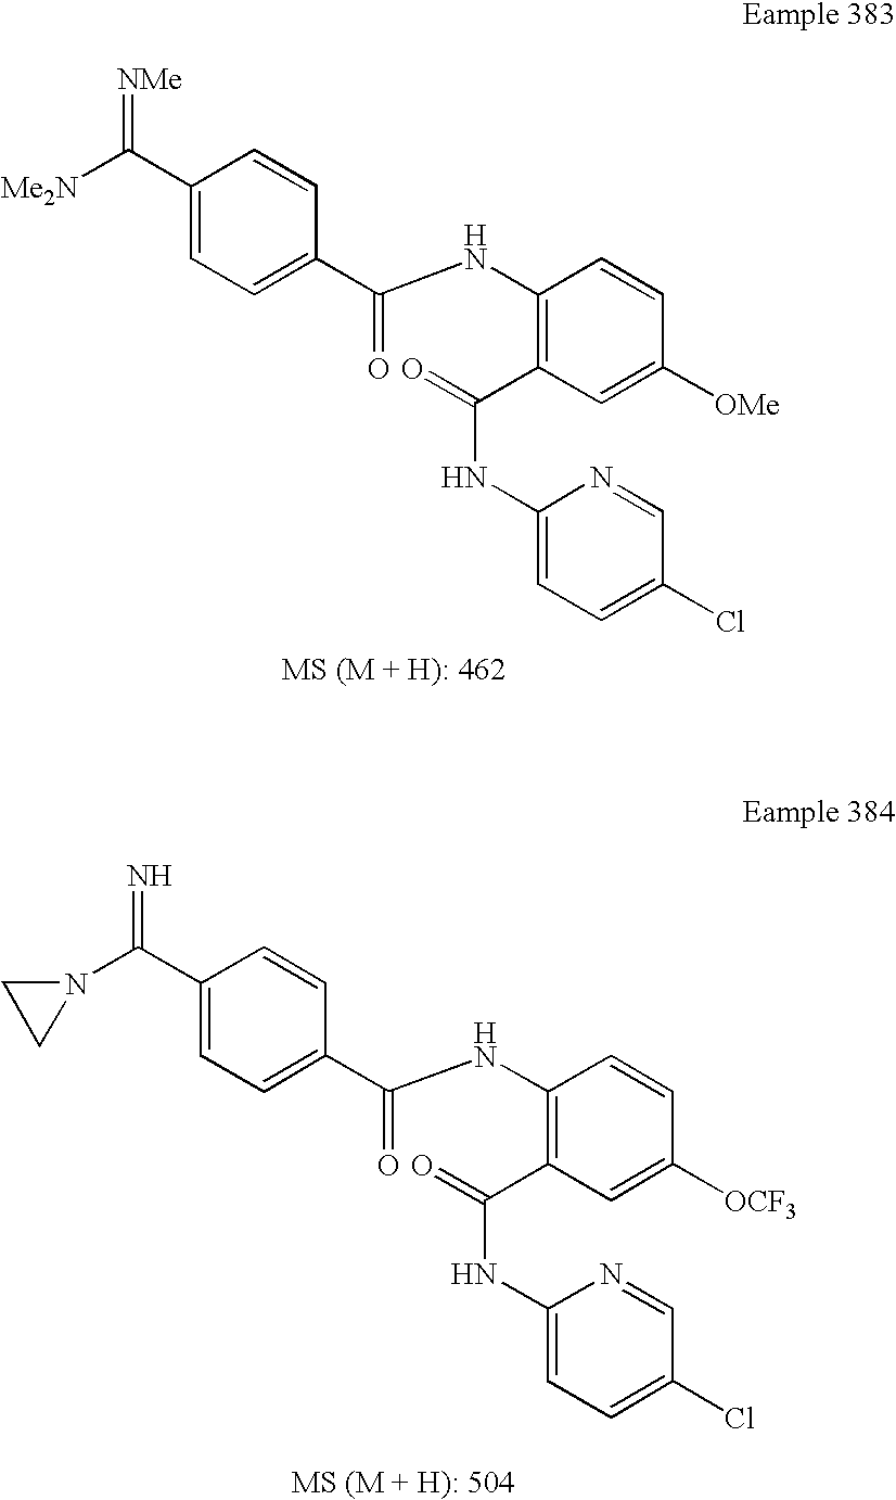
[NMe]=C(C1=CC=C(C(NC2=C(C(NC3=CC=C(Cl)C=N3)=O)C=C([OMe])C=C2)=O)C=C1)[Me2N].C1(C(=N)N2CC2)=CC=C(C(NC2=C(C(NC3=CC=C(Cl)C=N3)=O)C=C([OCF3])C=C2)=O)C=C1
